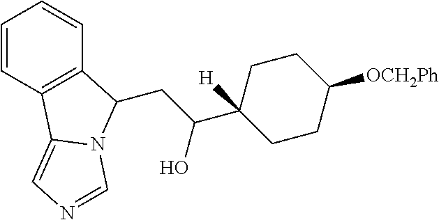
C1=CC2=C(C=C1)C(CC(O)C1([H])CCC([OCH2Ph])CC1)N1C2=CN=C1
